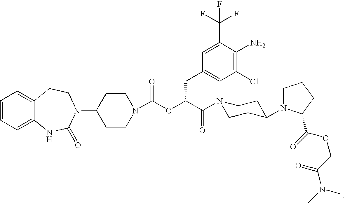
C1=CC=C2C(=C1)CCN(C1CCN(C(OC(C(=O)N3CCC(N4CCCC4C(=O)OCC(N(C)C)=O)CC3)CC3=CC(Cl)=C(N)C(C(F)(F)F)=C3)=O)CC1)C(=O)N2
